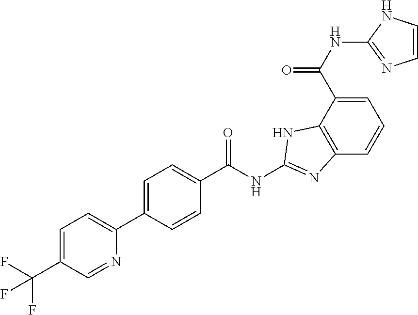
C1=C(C(NC2=NC=CN2)=O)C2=C(C=C1)N=C(NC(C1=CC=C(C3=CC=C(C(F)(F)F)C=N3)C=C1)=O)N2
